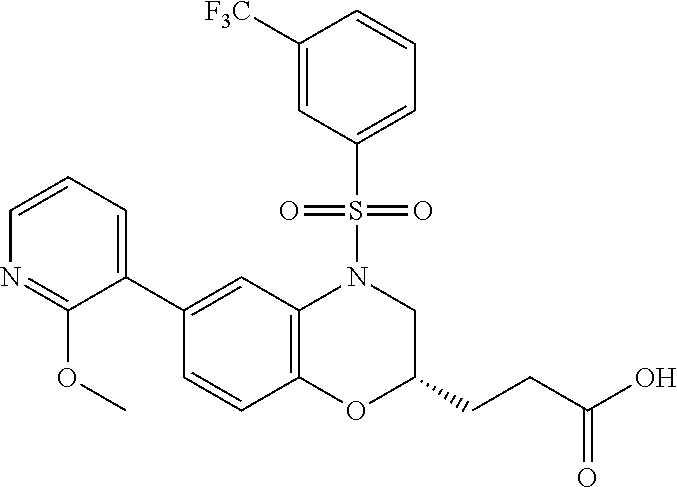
C1(C2=CC=CN=C2OC)=CC2=C(C=C1)OC(CCC(O)=O)CN2S(=O)(=O)C1=CC=CC([F3C])=C1
